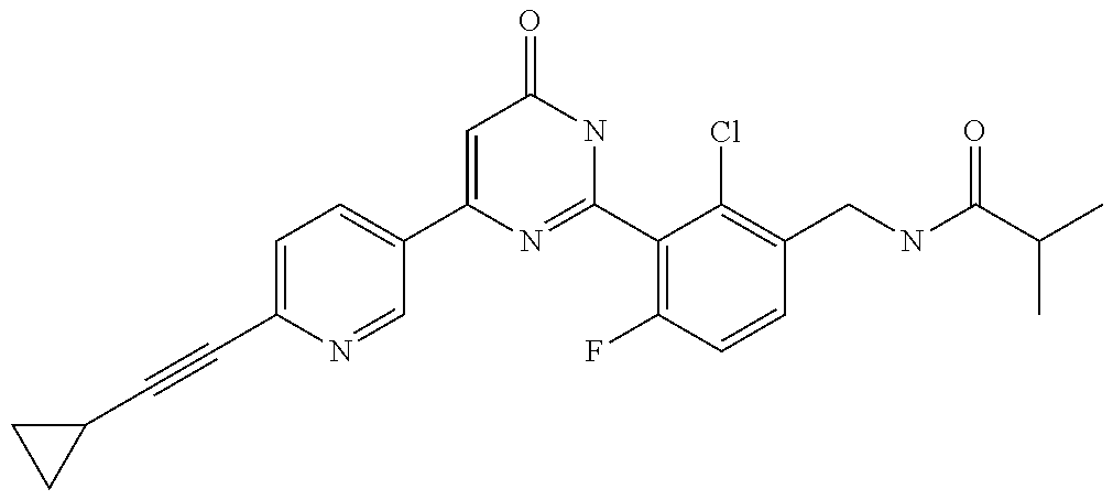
C1(C2=CC=C(C#CC3CC3)N=C2)=CC(=O)NC(C2=C(F)C=CC(CNC(C(C)C)=O)=C2Cl)=N1
